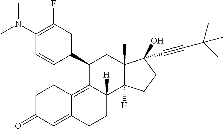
CN(C1=C(F)C=C(C2C3=C4C(=CC(=O)CC4)CCC3([H])C3([H])C(C)(C2)C(O)(C#CC(C)(C)C)CC3)C=C1)C
